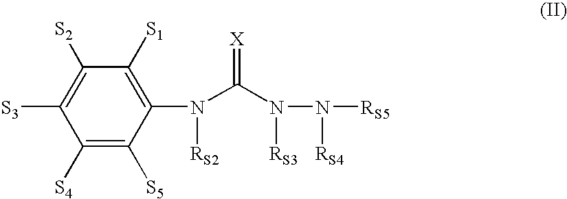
C1(N(C(N(N([RS5])[RS4])[RS3])=[X])[RS2])=C([S1])C([S2])=C([S3])C([S4])=C1[S5]
